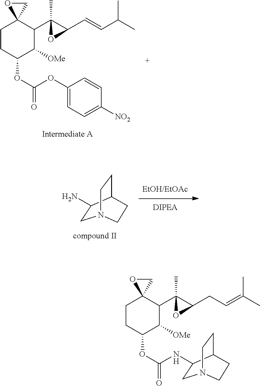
C1CC(OC(=O)OC2=CC=C([NO2])C=C2)C([OMe])C(C2(C)C(C=CC(C)C)O2)C12CO2.C1C(N)C2CCN1CC2.C1CC(OC(=O)NC2CN3CCC2CC3)C([OMe])C(C2(C)C(CC=C(C)C)O2)C12CO2
